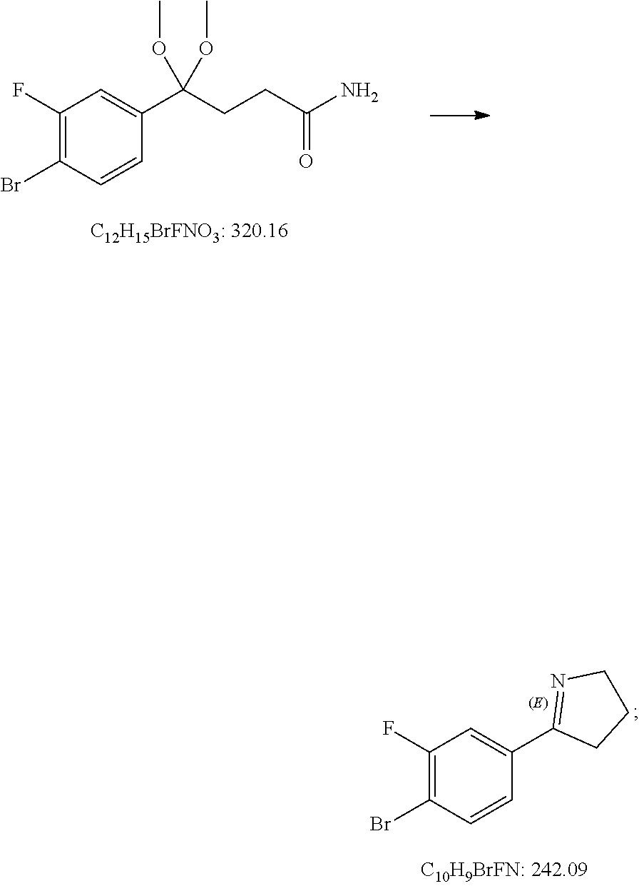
C1(F)=C(Br)C=CC(C(CCC(N)=O)(OC)OC)=C1.C1(F)=C(Br)C=CC(C2=NCCC2)=C1
